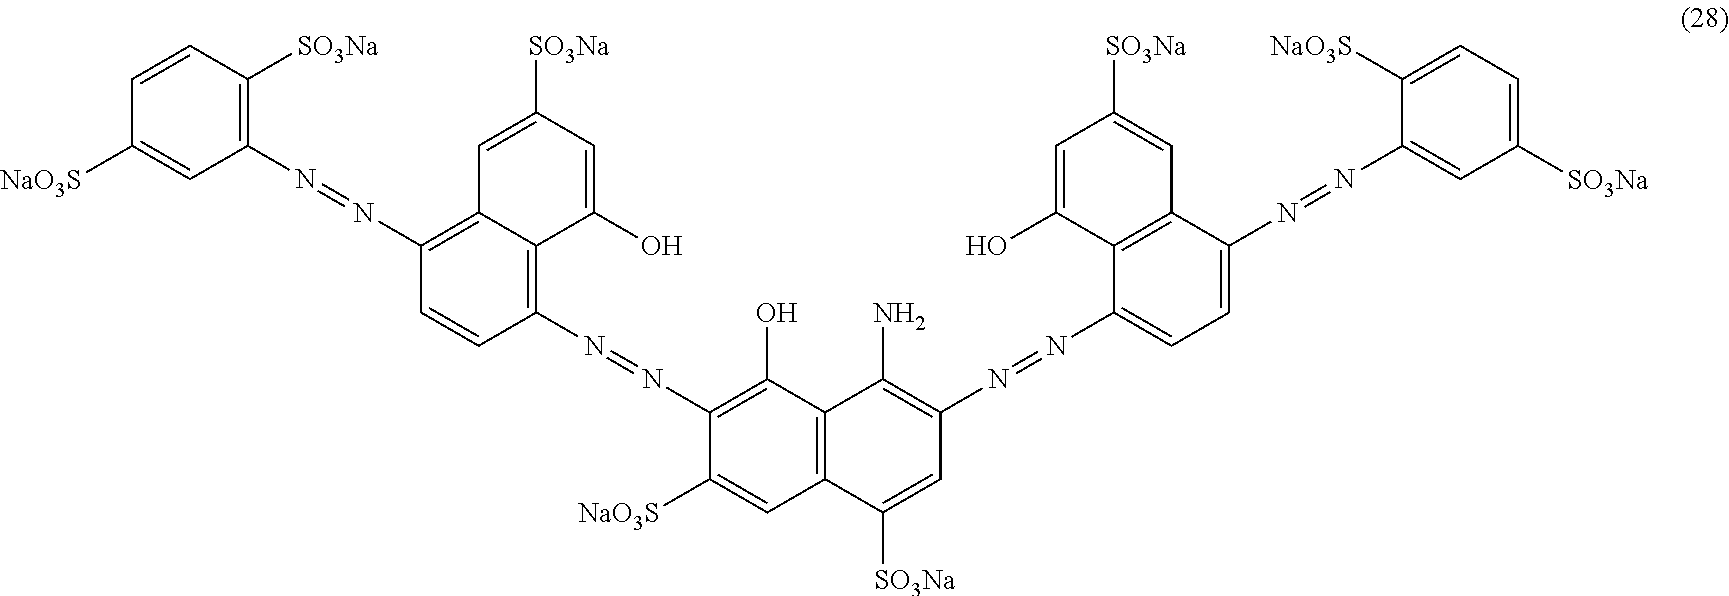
C1=CC([SO3Na])=C(N=NC2=C3C(=C(N=NC4=C(O)C5=C(C=C4[NaO3S])C([SO3Na])=CC(N=NC4=CC=C(N=NC6=CC([SO3Na])=CC=C6[NaO3S])C6=C4C(O)=CC([SO3Na])=C6)=C5N)C=C2)C(O)=CC([SO3Na])=C3)C=C1[NaO3S]
